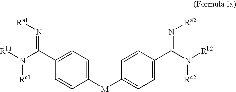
C1([M]C2=CC=C(C(=N[Ra2])N([Rb2])[Rc2])C=C2)=CC=C(C(=N[Ra1])N([Rb1])[Rc1])C=C1
